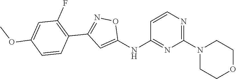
C1=CN=C(N2CCOCC2)N=C1NC1=CC(C2=C(F)C=C(OC)C=C2)=NO1
